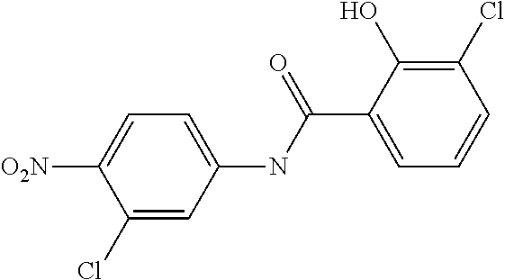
C1(Cl)=CC(NC(C2=CC=CC(Cl)=C2O)=O)=CC=C1[O2N]
